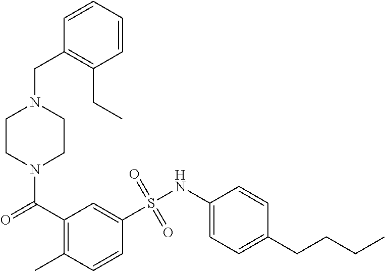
N1(C(=O)C2=C(C)C=CC(S(NC3=CC=C(CCCC)C=C3)(=O)=O)=C2)CCN(CC2=C(CC)C=CC=C2)CC1
